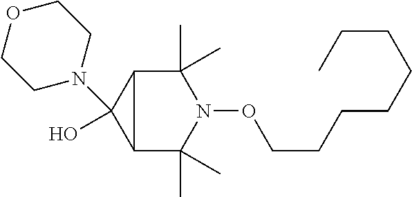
C12C(C)(C)N(OCCCCCCCC)C(C)(C)C1C2(O)N1CCOCC1
